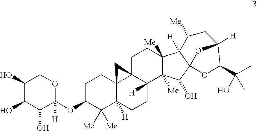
C1C(OC2([H])OCC(O)C(O)C2O)C([Me])([Me])C2([H])C3(C1)C1(CCC4([Me])C([Me])(C(O)C56C4([H])C([Me])CC([H])(C(C(C)(O)C)O5)O6)C1([H])CC2)C3
